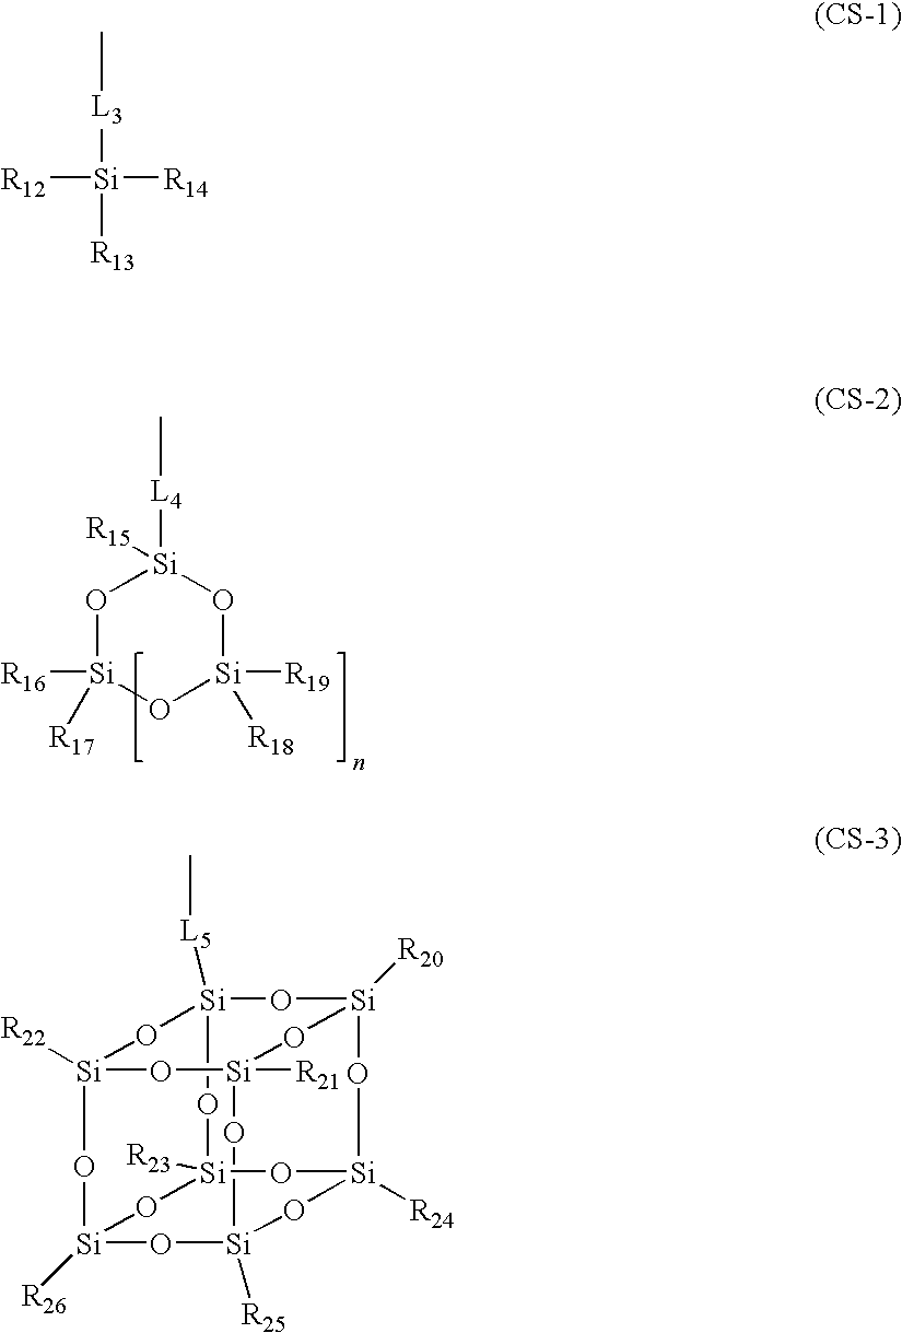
C[L4][Si]1([R15])O[Si]([R16])([R17])O[Si]([R19])([R18])O1.C[L3][Si]([R13])([R14])[R12].[Si]12([R20])O[Si]3([L5]C)O[Si]4([R22])O[Si]([R21])(O1)O[Si]1([R25])O[Si]([R24])(O2)O[Si]([R23])(O3)O[Si]([R26])(O4)O1
